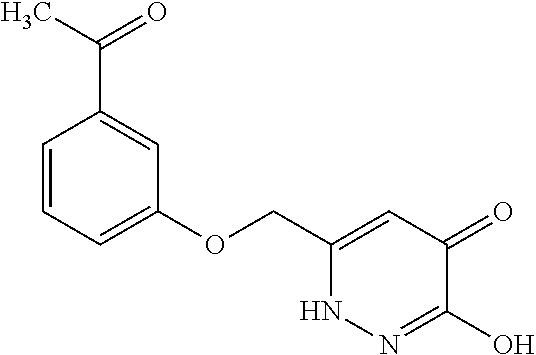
C1(OCC2=CC(=O)C(O)=NN2)=CC=CC(C(=O)C)=C1
